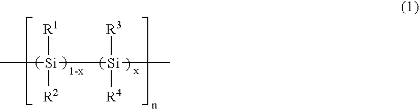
C[Si]([Si]([R4])([R3])C)([R1])[R2]
